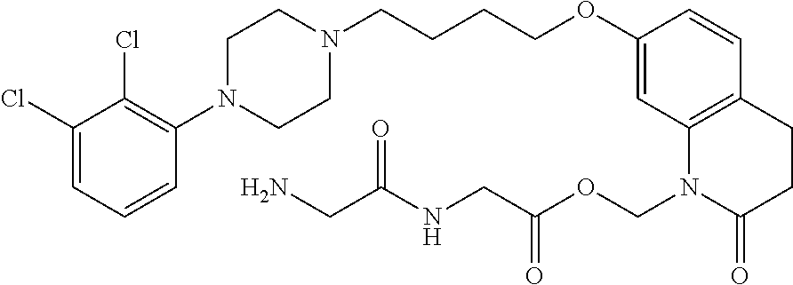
C1(Cl)=CC=CC(N2CCN(CCCCOC3=CC4=C(C=C3)CCC(=O)N4COC(=O)CNC(CN)=O)CC2)=C1Cl
